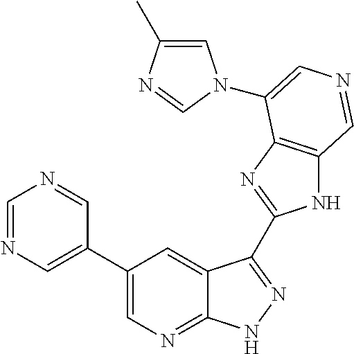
C1(C2=CN=CN=C2)=CN=C2C(=C1)C(C1=NC3=C(N1)C=NC=C3N1C=C(C)N=C1)=NN2
